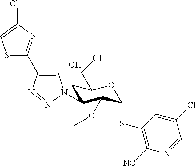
S1C(C2=CN(C3C(O)C(CO)OC(SC4=C([NC])N=CC(Cl)=C4)C3OC)N=N2)=NC(Cl)=C1
